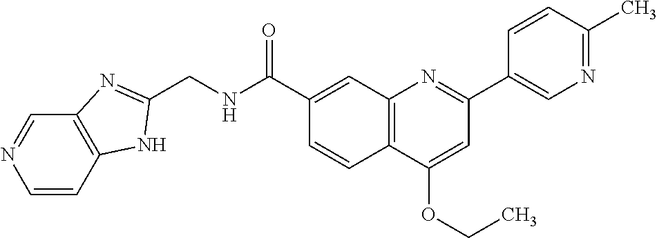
C1(C(NCC2=NC3=C(N2)C=CN=C3)=O)=CC2=C(C=C1)C(OCC)=CC(C1=CN=C(C)C=C1)=N2
